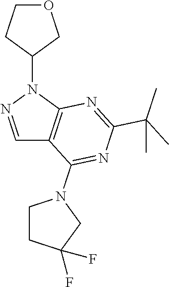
C1(N2N=CC3=C2N=C(C(C)(C)C)N=C3N2CCC(F)(F)C2)COCC1
